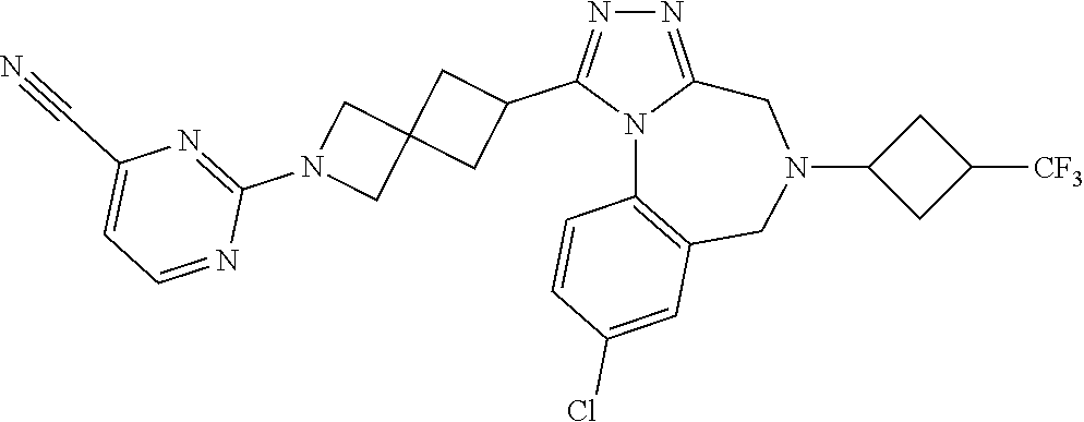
N1=C2N(C(C3CC4(C3)CN(C3=NC(C#N)=CC=N3)C4)=N1)C1=C(CN(C3CC([CF3])C3)C2)C=C(Cl)C=C1
